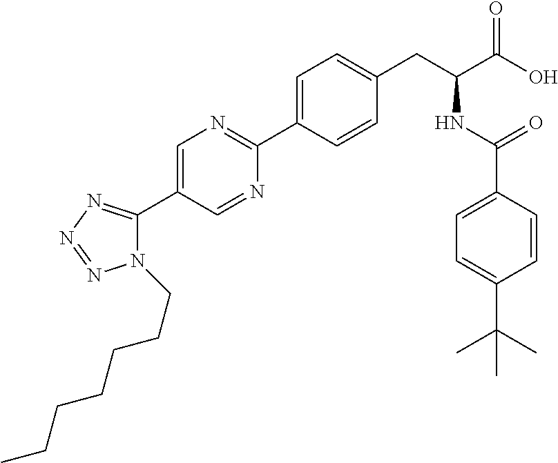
C1(C2=NN=NN2CCCCCCC)=CN=C(C2=CC=C(CC(NC(=O)C3=CC=C(C(C)(C)C)C=C3)C(O)=O)C=C2)N=C1
